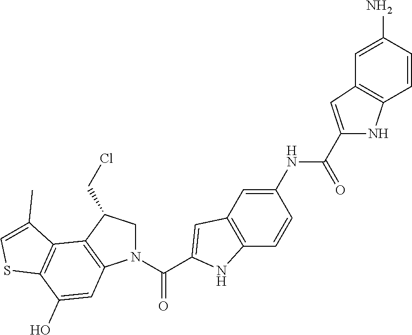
N1(C(C2=CC3=C(C=CC(NC(C4=CC5=C(C=CC(N)=C5)N4)=O)=C3)N2)=O)CC(CCl)C2=C1C=C(O)C1=C2C(C)=CS1
